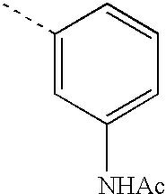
C1(C)=CC([NHAc])=CC=C1
